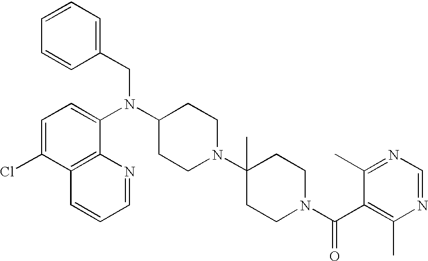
C1=CC(CN(C2CCN(C3(C)CCN(C(C4=C(C)N=CN=C4C)=O)CC3)CC2)C2=CC=C(Cl)C3=C2N=CC=C3)=CC=C1
